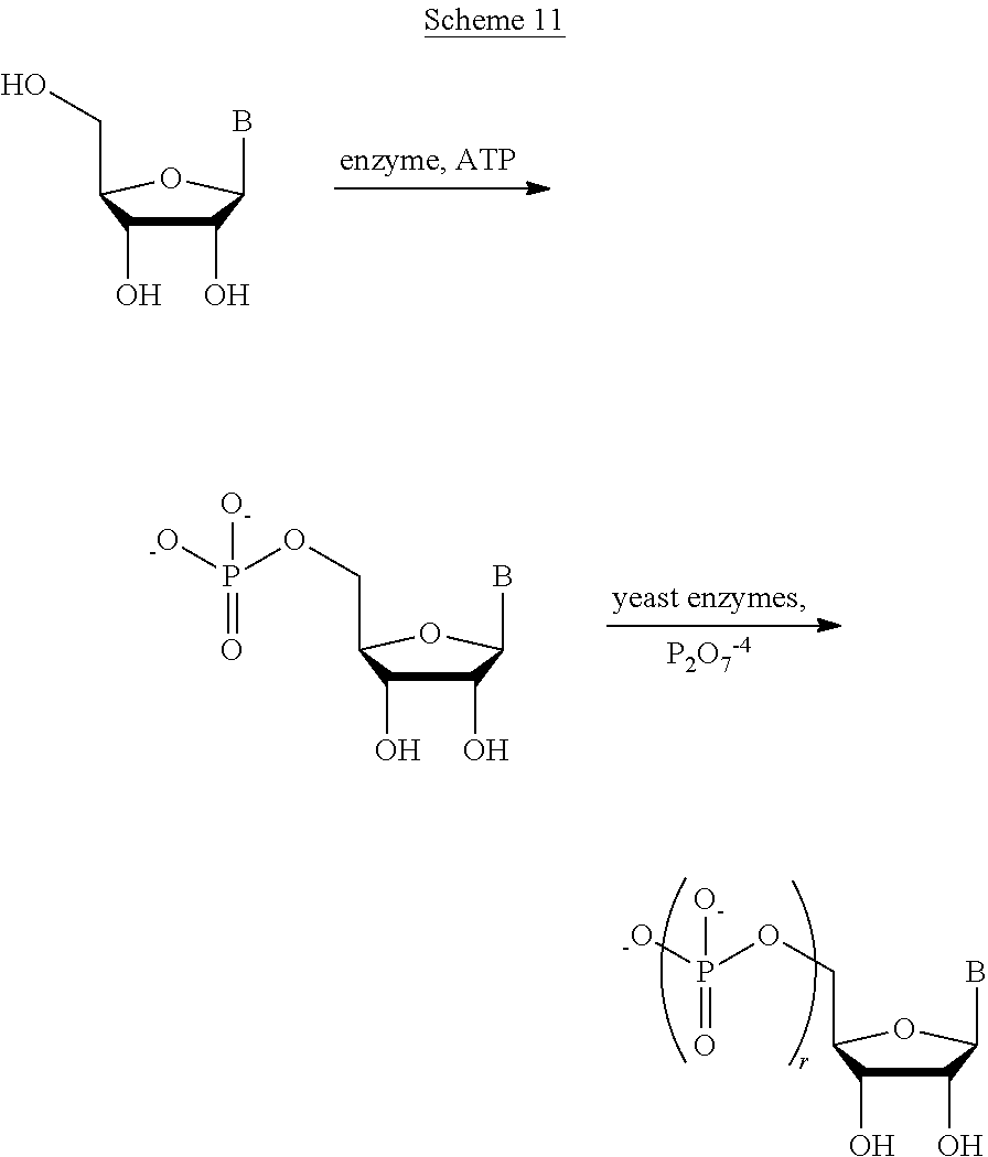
C1(O)C(O)C(CO)OC1B.C1(O)C(O)C(COP([-O])(=O)[O-])OC1B.[P2O7-4].C1(O)C(O)C(COP([-O])(=O)[O-])OC1B
